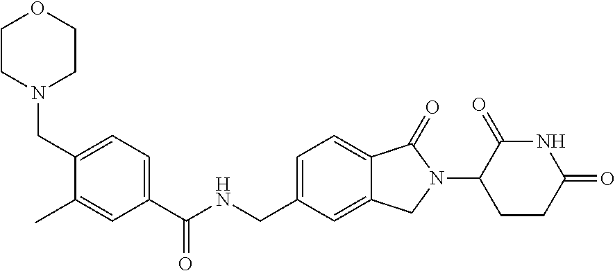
C1(C(NCC2=CC=C3C(=C2)CN(C2CCC(=O)NC2=O)C3=O)=O)=CC=C(CN2CCOCC2)C(C)=C1
